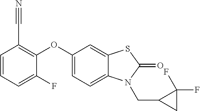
O(C1=C(C#N)C=CC=C1F)C1=CC=C2C(=C1)SC(=O)N2CC1CC1(F)F
